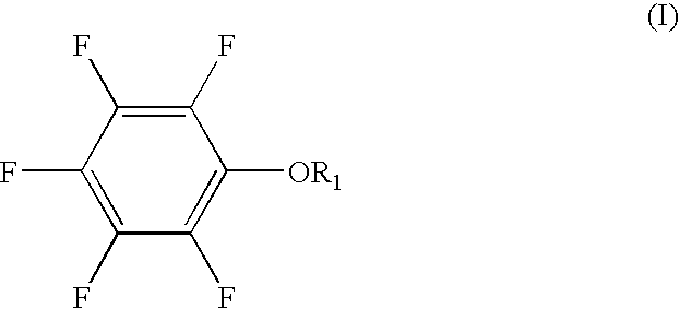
C1(F)=C(F)C(F)=C([OR1])C(F)=C1F
